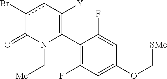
C1(C2=C([Y])cc(Br)C(=O)N2C[Me])=C(F)C=C(OC[SMe])C=C1F
